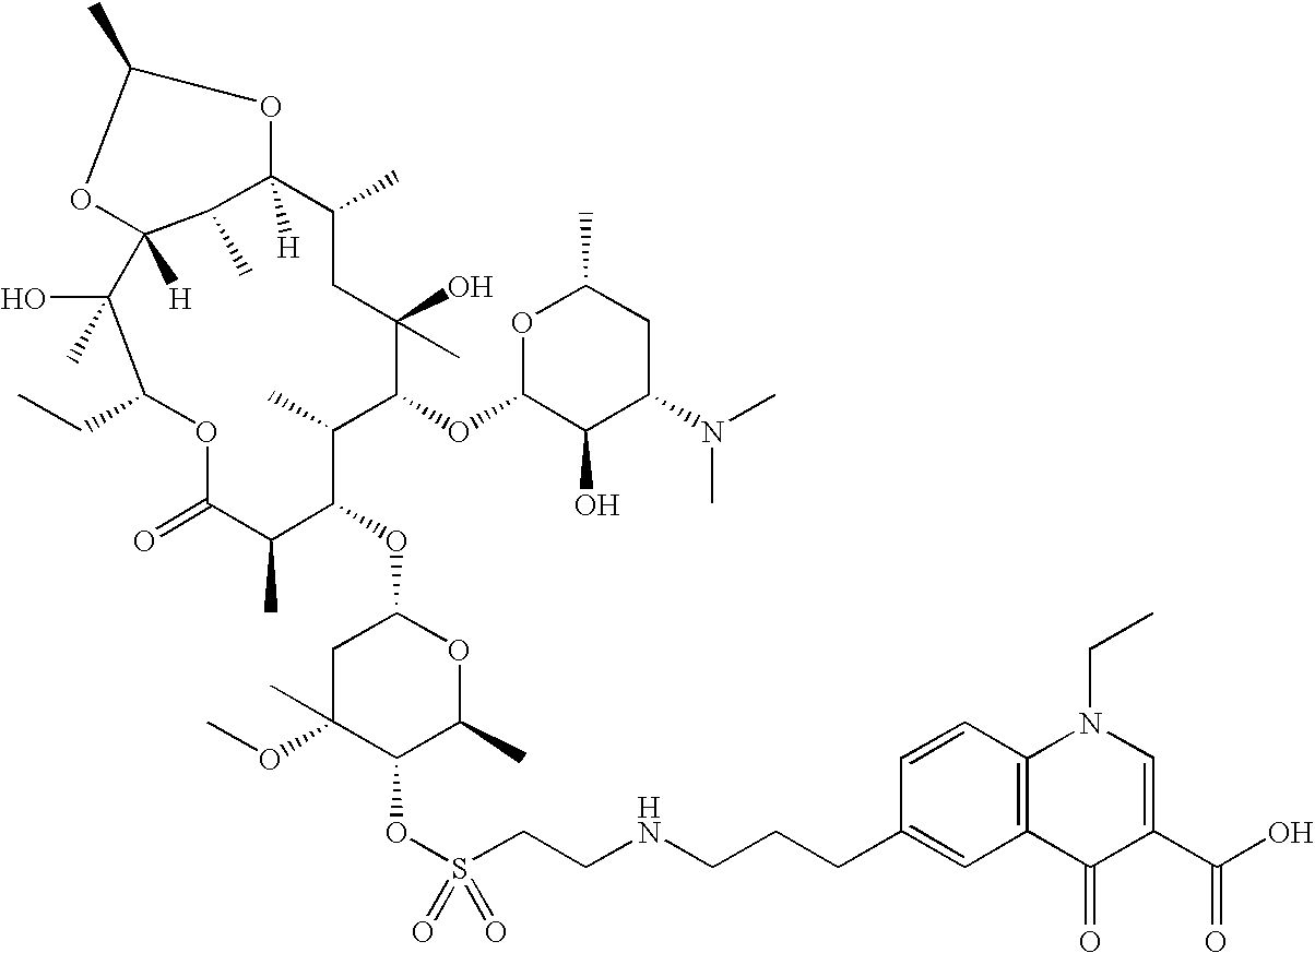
C1C(OC)(C)C(OS(CCNCCCC2=CC3=C(C=C2)N(CC)C=C(C(O)=O)C3=O)(=O)=O)C(C)OC1OC1C(C)C(OC2C(O)C(N(C)C)CC(C)O2)C(O)(C)CC(C)C2([H])C(C)C([H])(C(C)(O)C(CC)OC(=O)C1C)OC(C)O2
